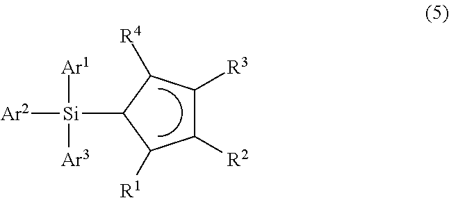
C1([R2])C([R3])C([R4])C([Si]([Ar2])([Ar1])[Ar3])C1[R1]
